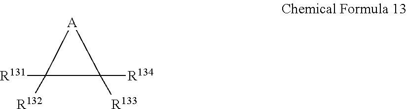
[A]1C([R131])([R132])C1([R134])[R133]
